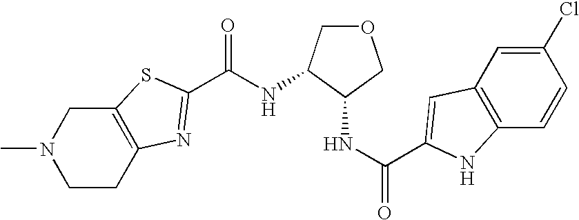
N(C(=O)C1=NC2=C(CN(C)CC2)S1)C1COCC1NC(=O)C1=CC2=C(C=CC(Cl)=C2)N1
